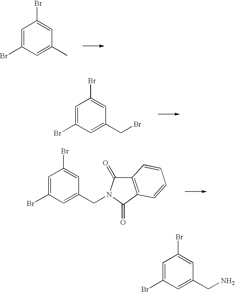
C1=C(Br)C=C(C)C=C1Br.C1=C(Br)C=C(CBr)C=C1Br.C1=C(Br)C=C(CN2C(=O)C3=C(C2=O)C=CC=C3)C=C1Br.C1=C(Br)C=C(CN)C=C1Br
